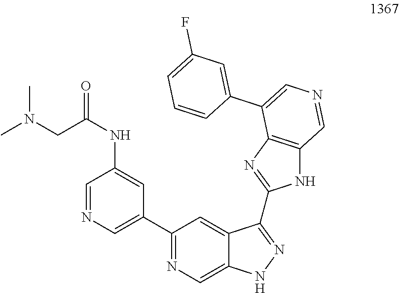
C1=NC=C(C2=NC=C3C(=C2)C(C2=NC4=C(N2)C=NC=C4C2=CC(F)=CC=C2)=NN3)C=C1NC(=O)CN(C)C
